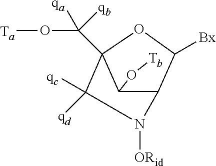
[Ta]OC(C12C([qd])([qc])N([ORid])C(C1O[Tb])C([Bx])O2)([qb])[qa]
